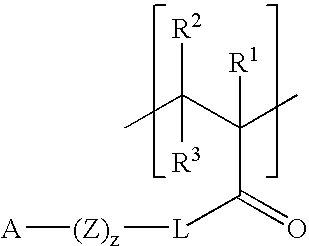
CC(C(C)([R1])C(=O)[L][(Z)z][A])([R2])[R3]
